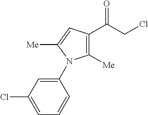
C1([Me])=C(C(CCl)=O)C=C([Me])N1C1=CC(Cl)=CC=C1
